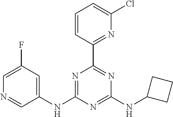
C1(NC2=NC(C3=NC(Cl)=CC=C3)=NC(NC3CCC3)=N2)=CC(F)=CN=C1
